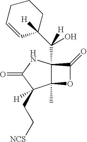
C12(C)C(C(C3([H])CCCC=C3)(O)[H])(NC(=O)C1(CC[NCS])[H])C(=O)O2
